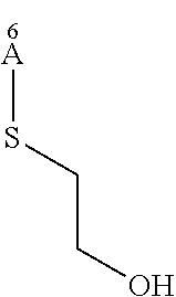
C(CO)S[A]
